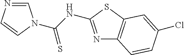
N1=C(NC(N2C=NC=C2)=S)SC2=C1C=CC(Cl)=C2
